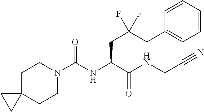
C1C2(CCN(C(NC(C(NCC#N)=O)CC(CC3=CC=CC=C3)(F)F)=O)C1)CC2
